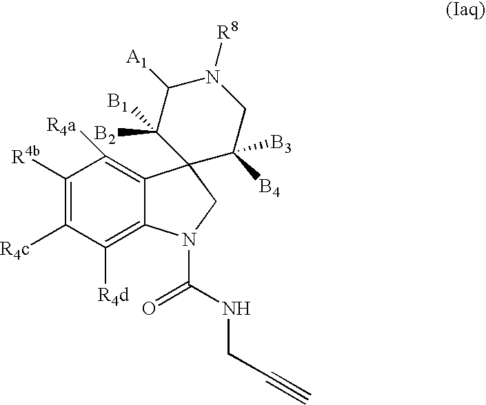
C1([R4b])=C([R4c])C([R4d])=C2C(=C1[R4a])C1(CN2C(NCC#C)=O)C([B4])([B3])CN([R8])C([A1])C1([B1])[B2]
